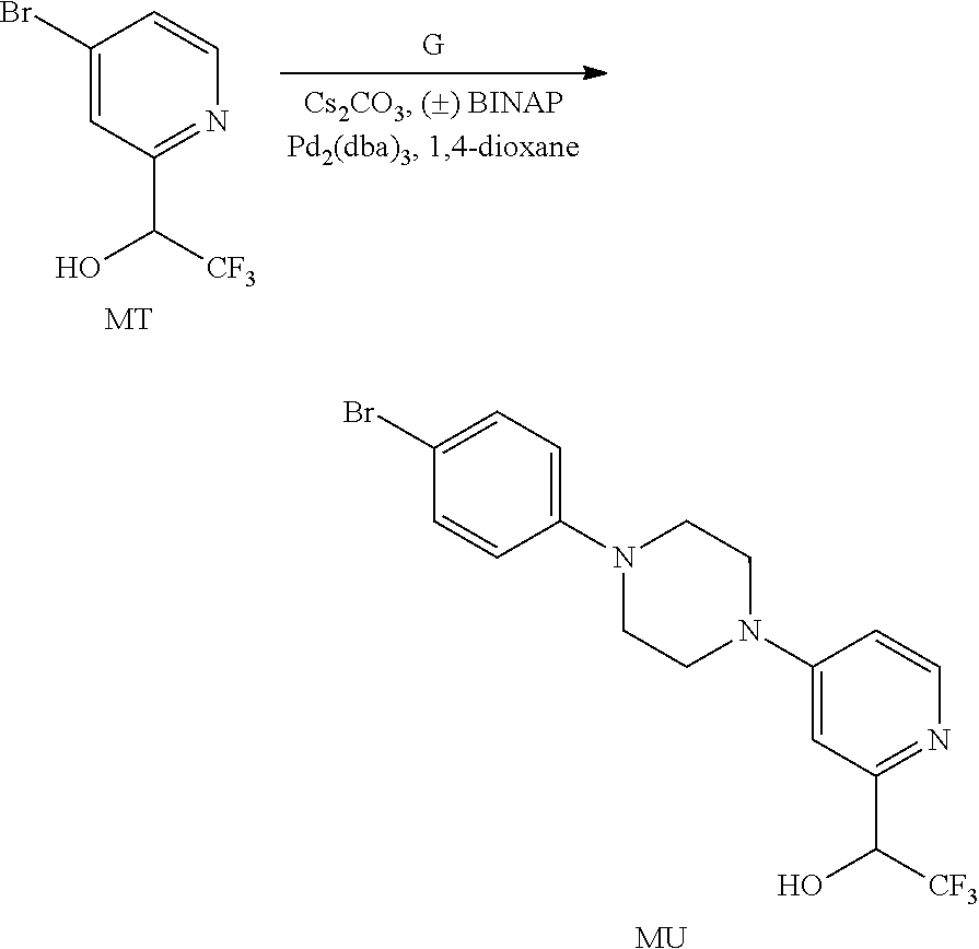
C1(N2CCN(C3=CC=C(Br)C=C3)CC2)=CC(C([CF3])O)=NC=C1.[MU].C1(Br)=CC(C([CF3])O)=NC=C1.[MT]
